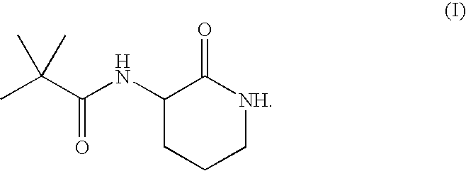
C1(NC(C(C)(C)C)=O)CCC[NH]C1=O
